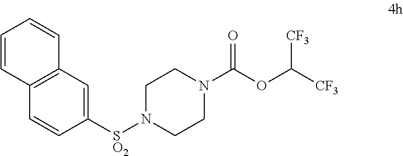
C12=C(C=C([SO2]N3CCN(C(OC([CF3])[CF3])=O)CC3)C=C1)C=CC=C2
